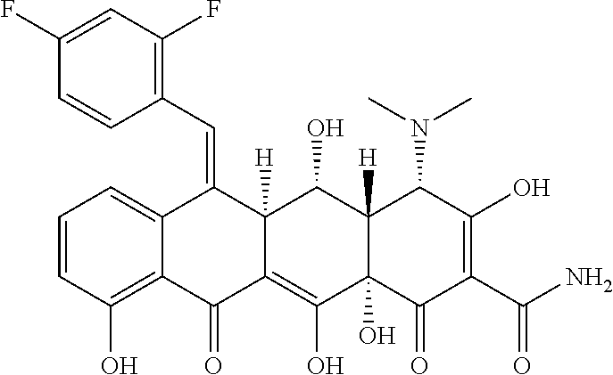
C1=CC(O)=C2C(=C1)C(=CC1=C(F)C=C(F)C=C1)C1([H])C(=C(O)C3(O)C([H])(C1O)C(N(C)C)C(O)=C(C(N)=O)C3=O)C2=O
